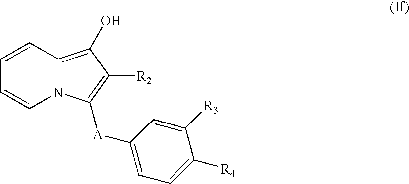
C1=CC2=C(O)C([R2])=C([A]C3=CC=C([R4])C([R3])=C3)N2C=C1
